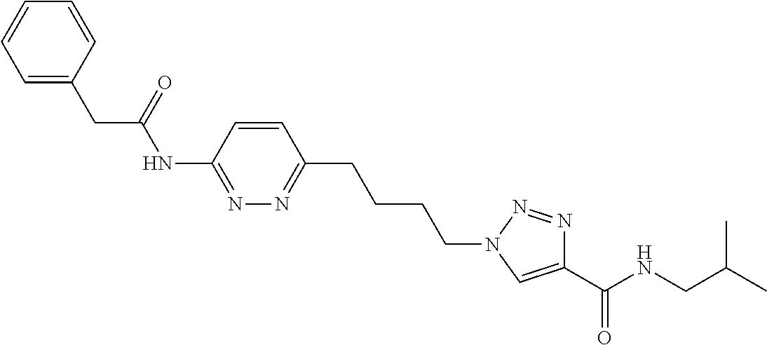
C1=C(CC(NC2=NN=C(CCCCN3C=C(C(NCC(C)C)=O)N=N3)C=C2)=O)C=CC=C1
